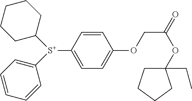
C1([S+](C2CCCCC2)C2=CC=CC=C2)=CC=C(OCC(OC2(CC)CCCC2)=O)C=C1
